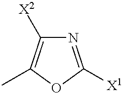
N1=C([X1])OC(C)=C1[X2]
